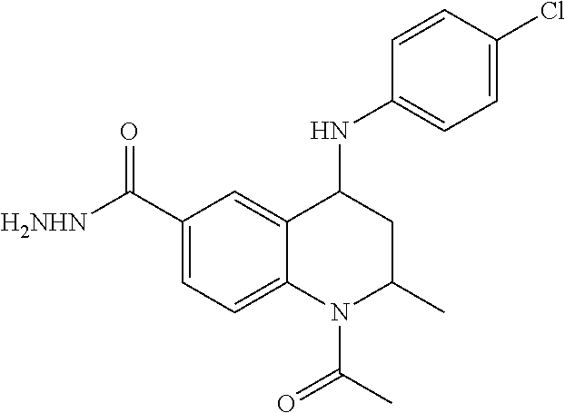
C1(C(=O)[H2NHN])=CC=C2C(=C1)C(NC1=CC=C(Cl)C=C1)CC(C)N2C(=O)C
